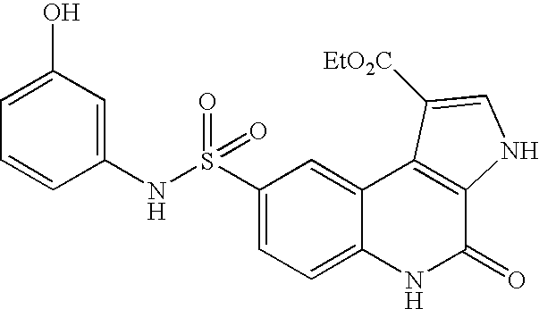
C1(NS(C2=CC=C3C(=C2)C2=C(C(=O)N3)NC=C2[EtO2C])(=O)=O)=CC(O)=CC=C1
